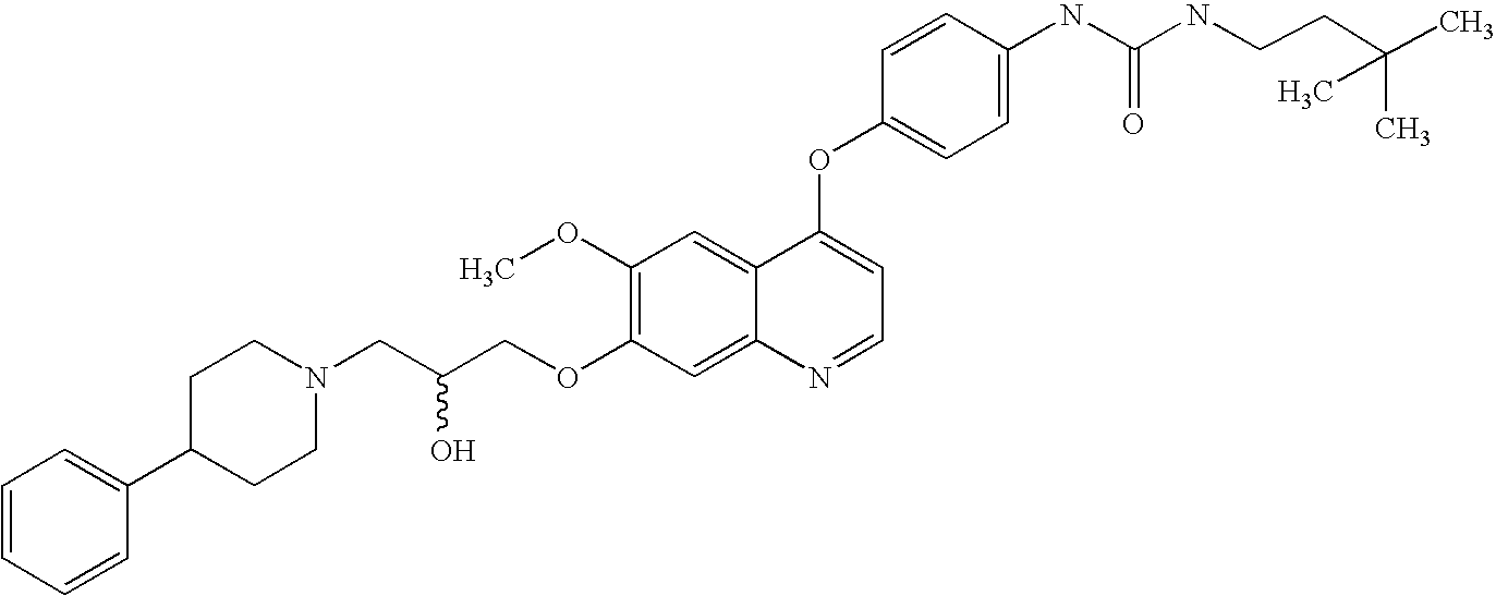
C1=CC(OC2=CC=NC3=CC(OCC(CN4CCC(C5=CC=CC=C5)CC4)O)=C(OC)C=C23)=CC=C1NC(=O)NCCC(C)(C)C
